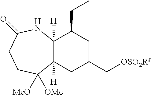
C12([H])C([H])(C(CC)CC(C[OSO2Rs])C1)NC(=O)CCC2([MeO])[OMe]
